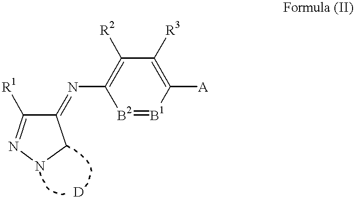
C1([R3])=C([A])[B1]=[B2]C(N=C2C([R1])=NNC2)=C1[R2]
